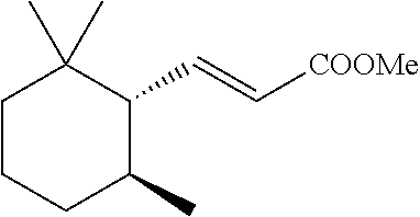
C1CCC(C)C(C=C[COOMe])C1(C)C
